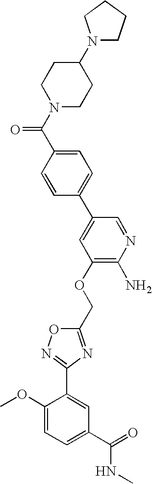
N1(C2CCN(C(C3=CC=C(C4=CC(OCC5=NC(C6=CC(C(=O)NC)=CC=C6OC)=NO5)=C(N)N=C4)C=C3)=O)CC2)CCCC1
